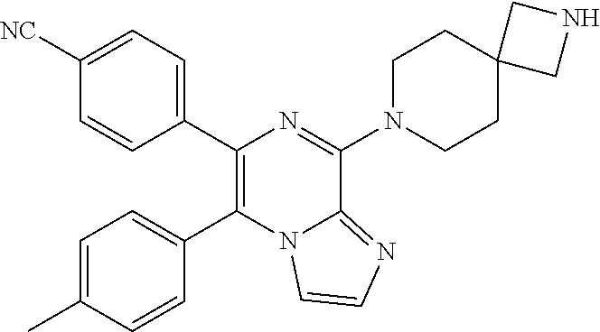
C1([NC])=CC=C(C2=C(C3=CC=C(C)C=C3)N3C(=NC=C3)C(N3CCC4(CC3)CNC4)=N2)C=C1
